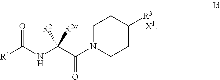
O=C(NC(C(N1CCC([R3])([X1])CC1)=O)([R2])[R2a])[R1]
